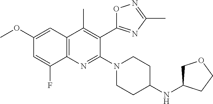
C1(OC)=CC2=C(C(F)=C1)N=C(N1CCC(NC3COCC3)CC1)C(C1=NC(C)=NO1)=C2C
